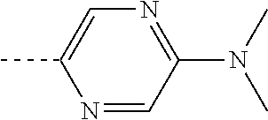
N(C1=NC=C(C)N=C1)(C)C
